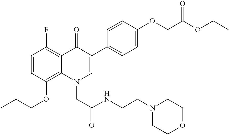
C1=CC(OCCC)=C2C(=C1F)C(=O)C(C1=CC=C(OCC(OCC)=O)C=C1)=CN2CC(=O)NCCN1CCOCC1
